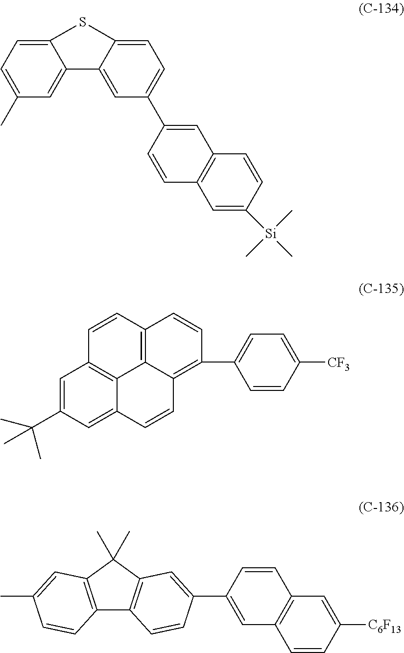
C1=C(C2=CC3=C(C=C2)C=C([Si](C)(C)C)C=C3)C=C2C(=C1)SC1=CC=C(C)C=C21.C1=C(C(C)(C)C)C=C2C3=C1C=CC1=C3C(=C(C3=CC=C([CF3])C=C3)C=C1)C=C2.C12=C(C(C)(C)C3=C1C=CC(C1=CC4=C(C=C1)C=C([C6F13])C=C4)=C3)C=C(C)C=C2
